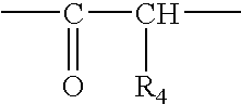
CC(=O)C(C)[R4]
